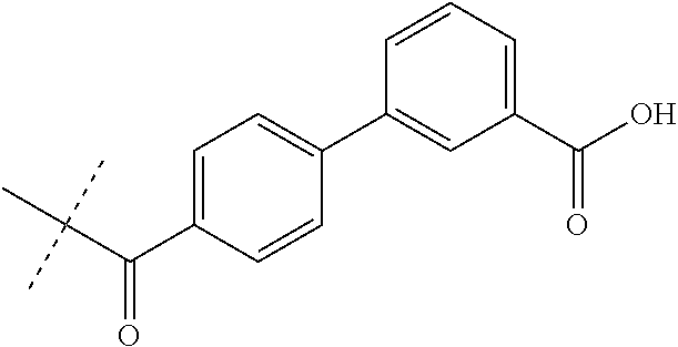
C1(C(O)=O)=CC=CC(C2=CC=C(C(C(C)(C)C)=O)C=C2)=C1
